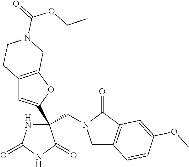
C(C1(C2=CC3=C(O2)CN(C(=O)OCC)CC3)NC(=O)NC1=O)N1CC2=C(C1=O)C=C(OC)C=C2
